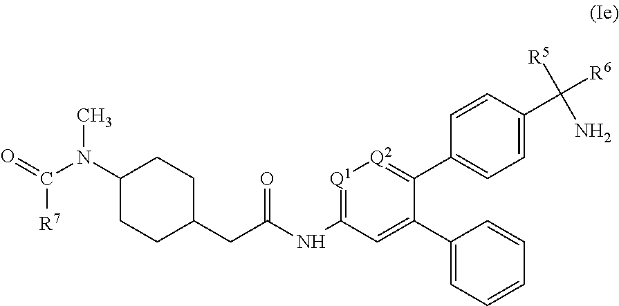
C1(CC(NC2=[Q1][Q2]=C(C3=CC=C(C([R6])([R5])N)C=C3)C(C3=CC=CC=C3)=C2)=O)CCC(N(C(=O)[R7])C)CC1
